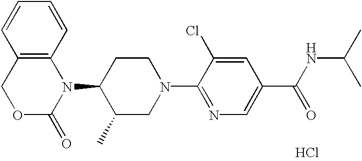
C1=CC2=C(C=C1)COC(=O)N2C1C(C)CN(C2=NC=C(C(NC(C)C)=O)C=C2Cl)CC1.Cl
